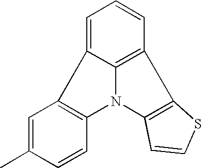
C1=C2C3=C(C=C1)C1=C(N3C3=C2C=C(C)C=C3)C=CS1
